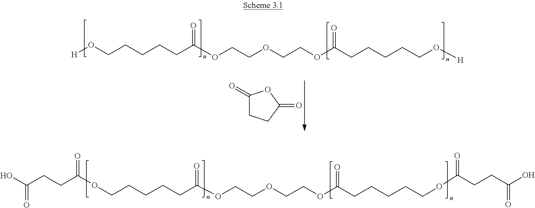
[H]OCCCCCC(OCCOCCOC(CCCCCO[H])=O)=O.C1(=O)CCC(=O)O1.OC(CCC(OCCCCCC(OCCOCCOC(CCCCCOC(=O)CCC(=O)O)=O)=O)=O)=O
